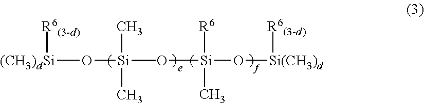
[(CH3)dSi](O[Si](O[Si](O[Si(CH3)d][R6(3-d)])([R6])C)(C)(C)C)[R6(3-d)]
